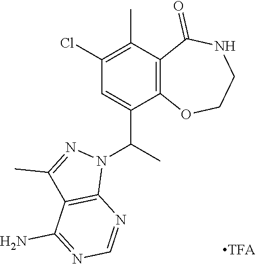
C1(C)=C(Cl)C=C(C(C)N2N=C(C)C3=C2N=CN=C3N)C2=C1C(=O)NCCO2
